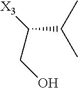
C(C(C)C)([X3])CO
